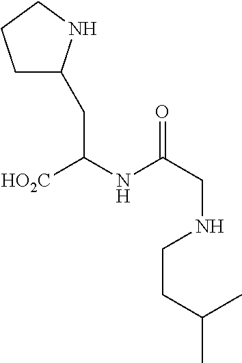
C1C(CC([HO2C])NC(CNCCC(C)C)=O)NCC1
